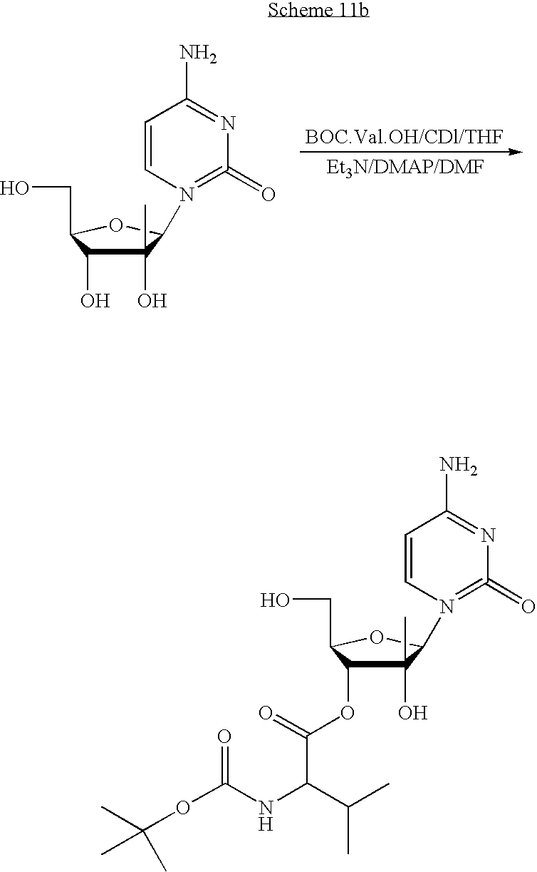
C1(O)(C)C(O)C(CO)OC1N1=C(=O)N=C(N)C=C1.C1(O)(C)C(OC(=O)C(C(C)C)NC(OC(C)(C)C)=O)C(CO)OC1N1=C(=O)N=C(N)C=C1
